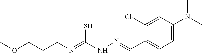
COCCCN=C(NN=CC1=CC=C(N(C)C)C=C1Cl)S
